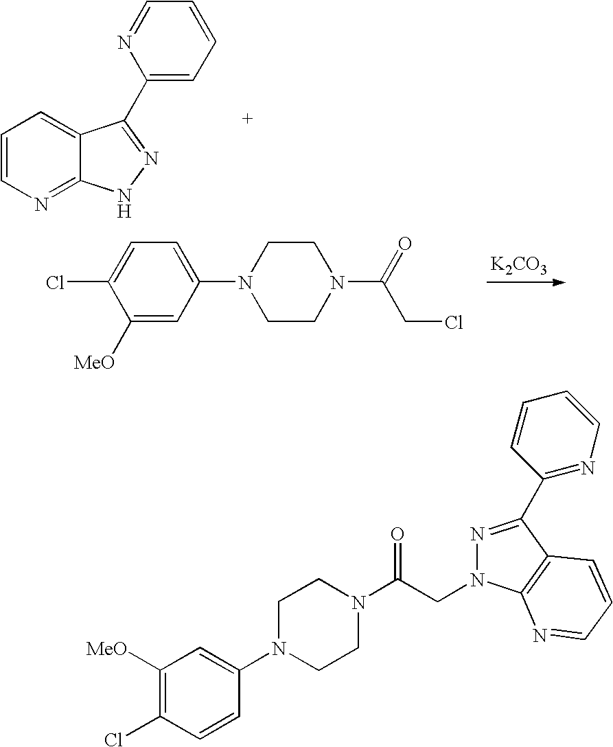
C1([MeO])=CC(N2CCN(C(=O)CCl)CC2)=CC=C1Cl.[K2CO3].C1=CN=C2C(=C1)C(C1=CC=CC=N1)=NN2.N1=C(C2=NC=CC=C2)C2=C(N=CC=C2)N1CC(N1CCN(C2=CC([MeO])=C(Cl)C=C2)CC1)=O
